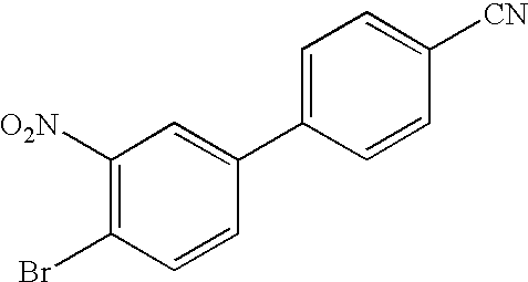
C1([O2N])=C(Br)C=CC(C2=CC=C([CN])C=C2)=C1
